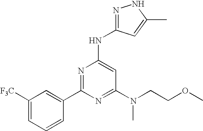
C1([F3C])=CC=CC(C2=NC(NC3=NNC(C)=C3)=CC(N(C)CCOC)=N2)=C1
